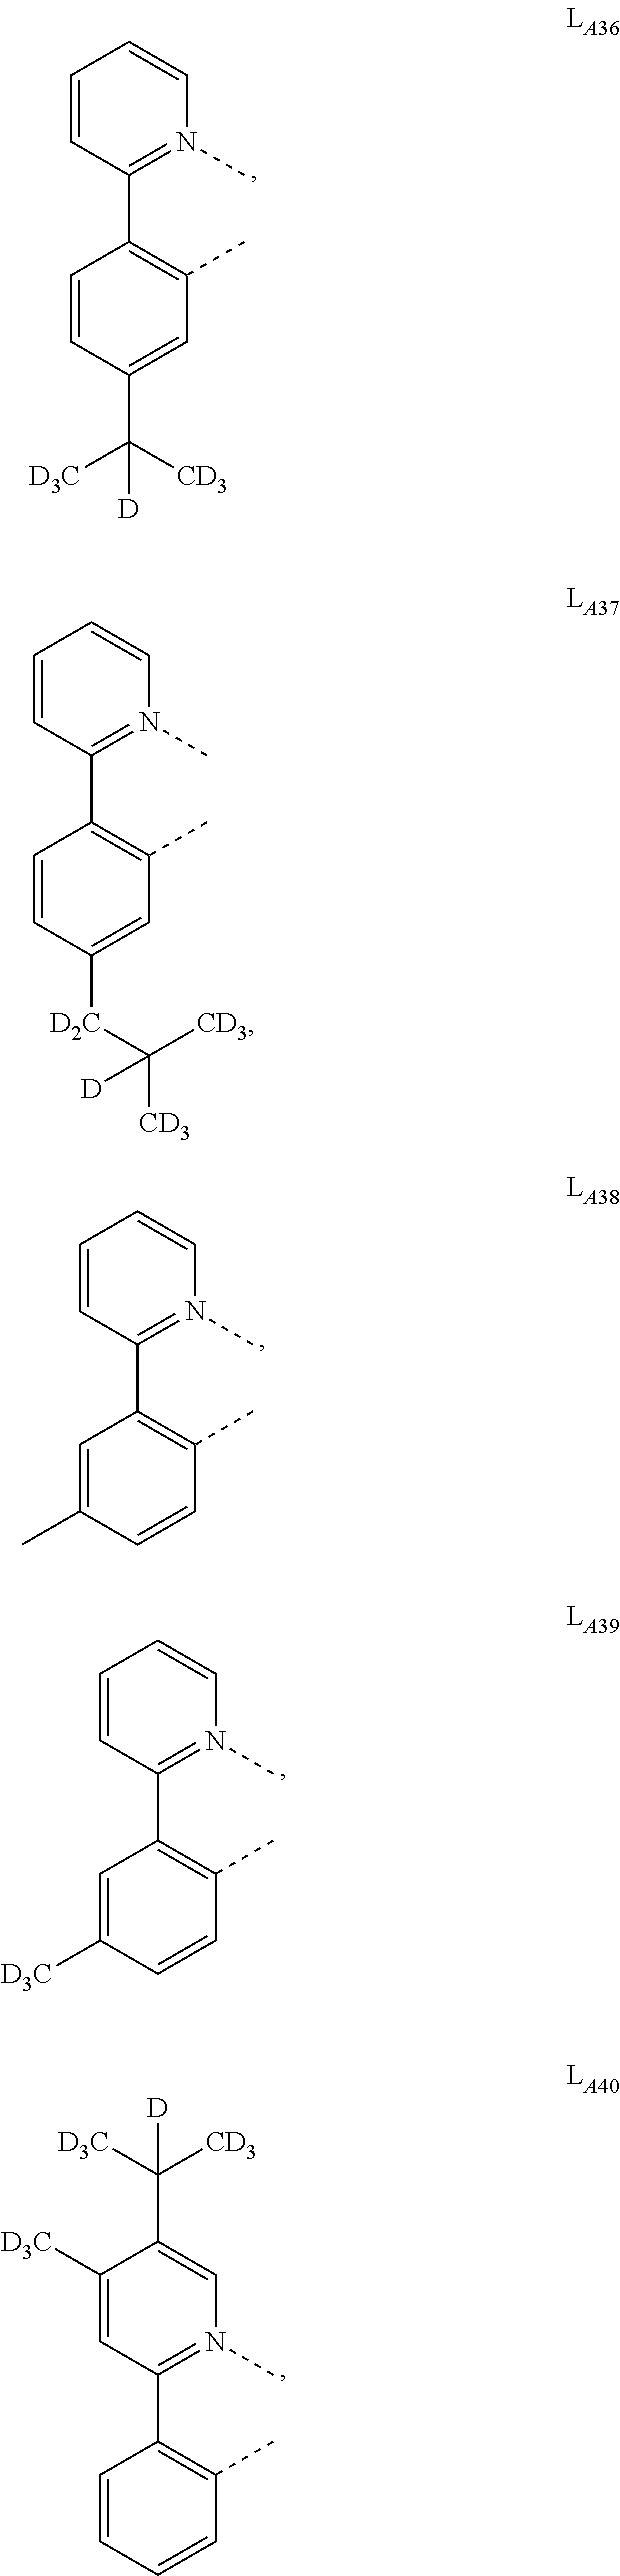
C1=CC(C2=C(C)C=C(C([CD3])([D3C])[D])C=C2)=N(C)C=C1.C1=CC(C2=C(C)C=C([D2C]C([CD3])([CD3])[D])C=C2)=N(C)C=C1.C1=CC(C2=C(C)C=CC(C)=C2)=N(C)C=C1.C1=CC(C2=C(C)C=CC([D3C])=C2)=N(C)C=C1.C1([D3C])=CC(C2=C(C)C=CC=C2)=N(C)C=C1C([CD3])([D3C])[D]
